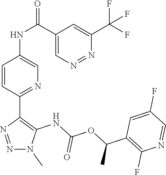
C1=CC(C2=C(NC(OC(C3=C(F)N=CC(F)=C3)C)=O)N(C)N=N2)=NC=C1NC(C1=CN=NC(C(F)(F)F)=C1)=O
